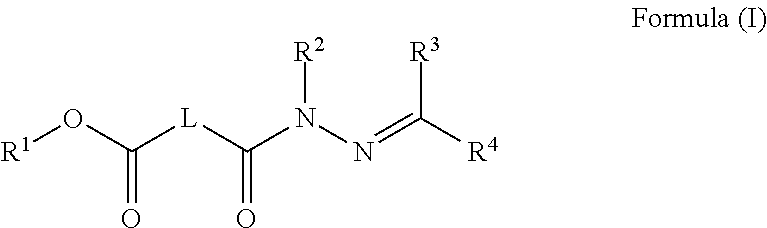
[R2]N(N=C([R4])[R3])C([L]C(O[R1])=O)=O
